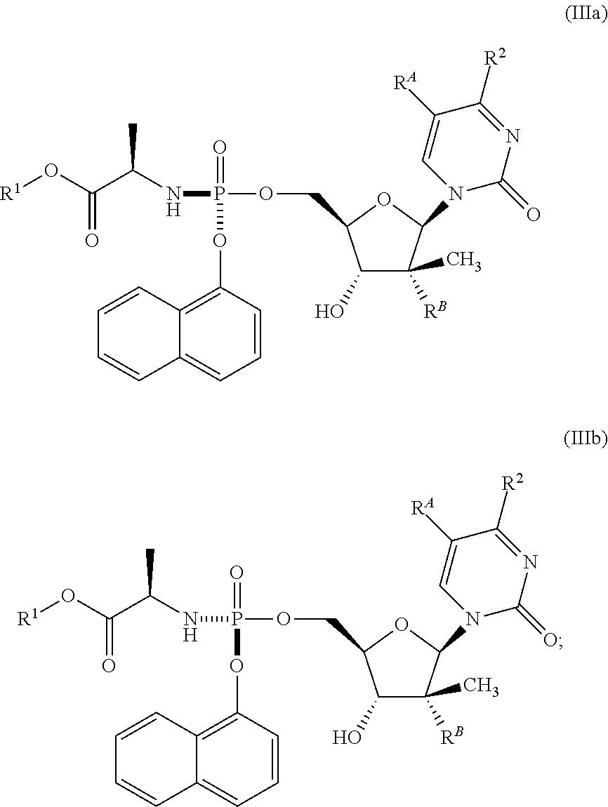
C1(O)C([RB])(C)C(N2C(=O)N=C([R2])C([RA])=C2)OC1COP(NC(C(O[R1])=O)C)(OC1=C2C(=CC=C1)C=CC=C2)=O.C1(O)C([RB])(C)C(N2C(=O)N=C([R2])C([RA])=C2)OC1COP(NC(C(O[R1])=O)C)(OC1=C2C(=CC=C1)C=CC=C2)=O
